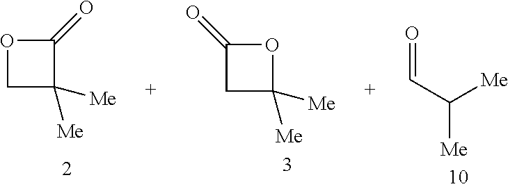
O=CC([Me])[Me].O1C(=O)CC1([Me])[Me].C1(=O)OCC1([Me])[Me]
